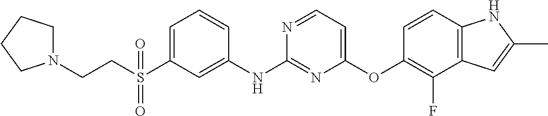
S(C1=CC=CC(NC2=NC(OC3=C(F)C4=C(C=C3)NC(C)=C4)=CC=N2)=C1)(CCN1CCCC1)(=O)=O
